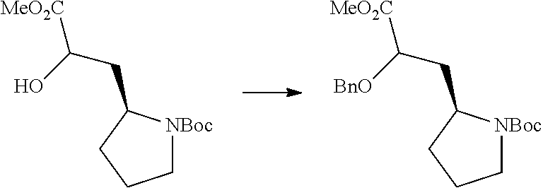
C1[NBoc]C(CC([MeO2C])O)CC1.C1[NBoc]C(CC([MeO2C])[BnO])CC1
